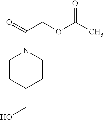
O=C(COC(C)=O)N1CCC(CO)CC1
